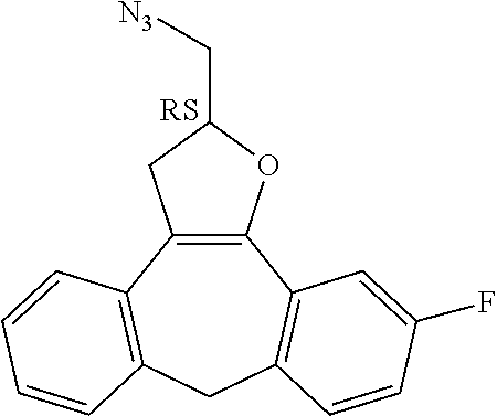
C12=C(C3=C(CC4=C1C=C(F)C=C4)C=CC=C3)CC(C[N3])O2
